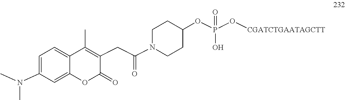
C1=C(N(C)C)C=C2C(=C1)C(C)=C(CC(N1CCC(OP(O[CGATCTGAATAGCTT])(=O)O)CC1)=O)C(=O)O2
